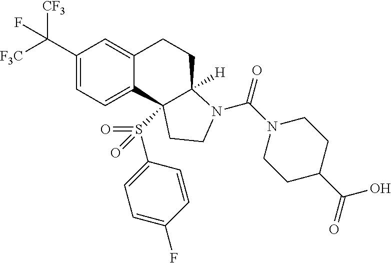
C1(C([F3C])([CF3])F)=CC=C2C(=C1)CCC1([H])C2(S(C2=CC=C(F)C=C2)(=O)=O)CCN1C(N1CCC(C(=O)O)CC1)=O
